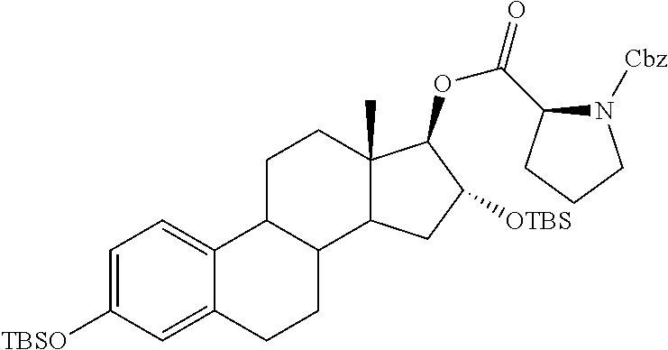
C1=C([TBSO])C=C2C(=C1)C1C(CC2)C2C(C)(CC1)C(OC(=O)C1N([Cbz])CCC1)C([OTBS])C2
